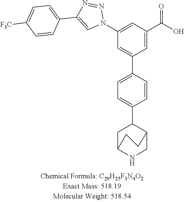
C1=CC(C2=CC(N3N=NC(C4=CC=C([F3C])C=C4)=C3)=CC(C(O)=O)=C2)=CC=C1C1CC2NCC1CC2
